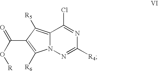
C12=C([R5])C(C(O[R])=O)=C([R6])N1N=C([R4])N=C2Cl
